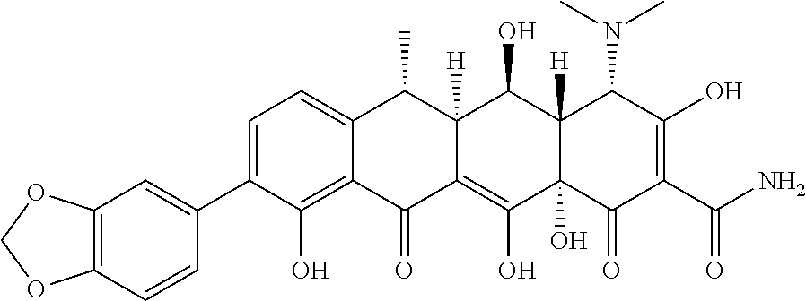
C1=C(C2=CC3=C(C=C2)OCO3)C(O)=C2C(=C1)C(C)C1([H])C(=C(O)C3(O)C([H])(C1O)C(N(C)C)C(O)=C(C(N)=O)C3=O)C2=O
